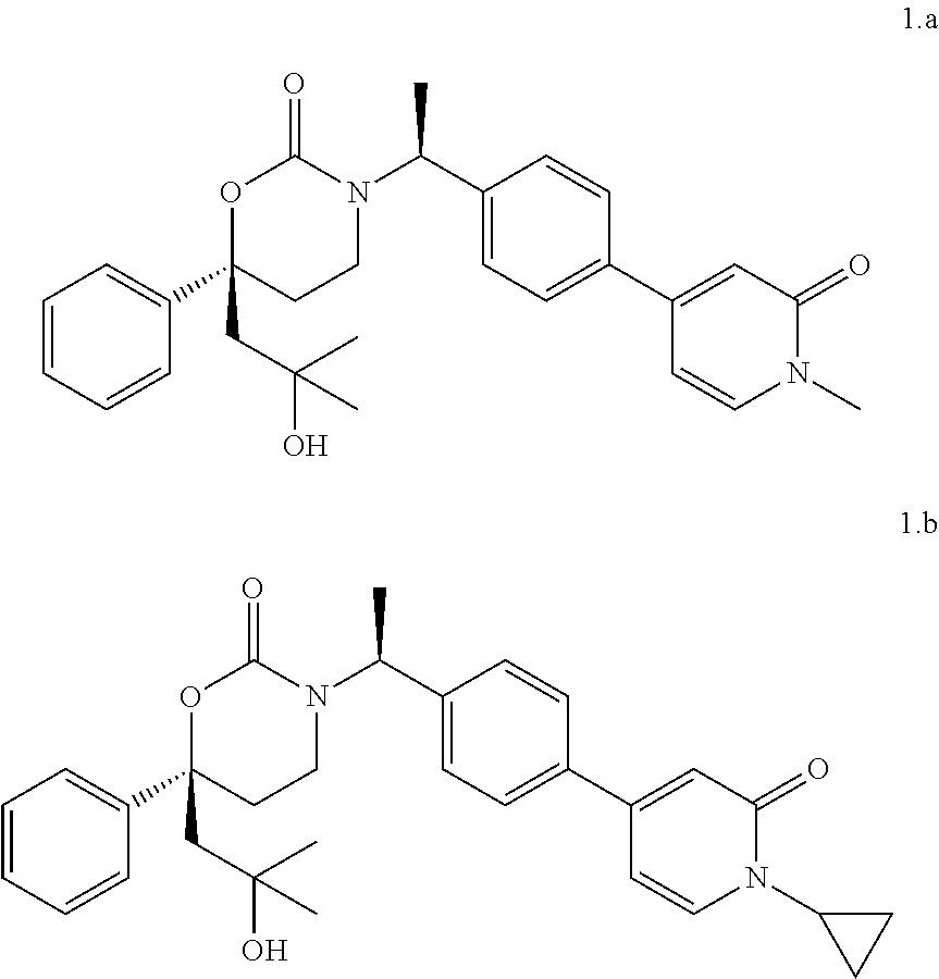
C1=CC=CC(C2(CC(O)(C)C)CCN(C(C3=CC=C(C4=CC(=O)N(C)C=C4)C=C3)C)C(=O)O2)=C1.C1=CC=CC(C2(CC(O)(C)C)CCN(C(C3=CC=C(C4=CC(=O)N(C5CC5)C=C4)C=C3)C)C(=O)O2)=C1
